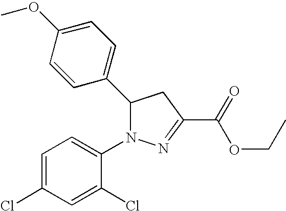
C1(C2N(C3=CC=C(Cl)C=C3Cl)N=C(C(=O)OCC)C2)=CC=C(OC)C=C1
